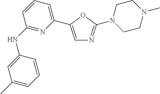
C1(NC2=NC(C3=CN=C(N4CCN(C)CC4)O3)=CC=C2)=CC(C)=CC=C1
